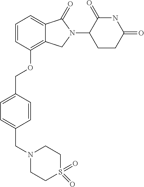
C(OC1=C2C(=CC=C1)C(=O)N(C1CCC(=O)NC1=O)C2)C1=CC=C(CN2CCS(=O)(=O)CC2)C=C1
